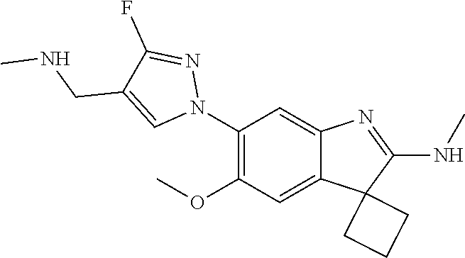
C1(N2N=C(F)C(CNC)=C2)=C(OC)C=C2C(=C1)N=C(NC)C21CCC1
